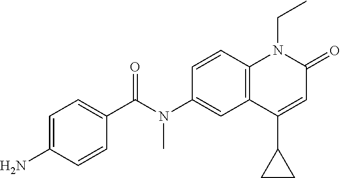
N(C1=CC2=C(C=C1)N(CC)C(=O)C=C2C1CC1)(C(C1=CC=C(N)C=C1)=O)C
